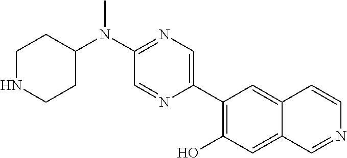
N(C1=NC=C(C2=C(O)C=C3C(=C2)C=CN=C3)N=C1)(C1CCNCC1)C
